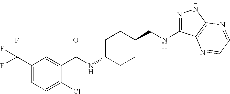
N1=C(NCC2CCC(NC(=O)C3=CC(C(F)(F)F)=CC=C3Cl)CC2)C2=C(N1)N=CC=N2
